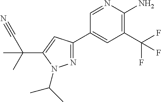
N1=C(C2=CC(C(F)(F)F)=C(N)N=C2)C=C(C(C)(C)C#N)N1C(C)C
